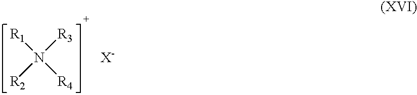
[R1]N([R3])([R2])[R4].[X-]
